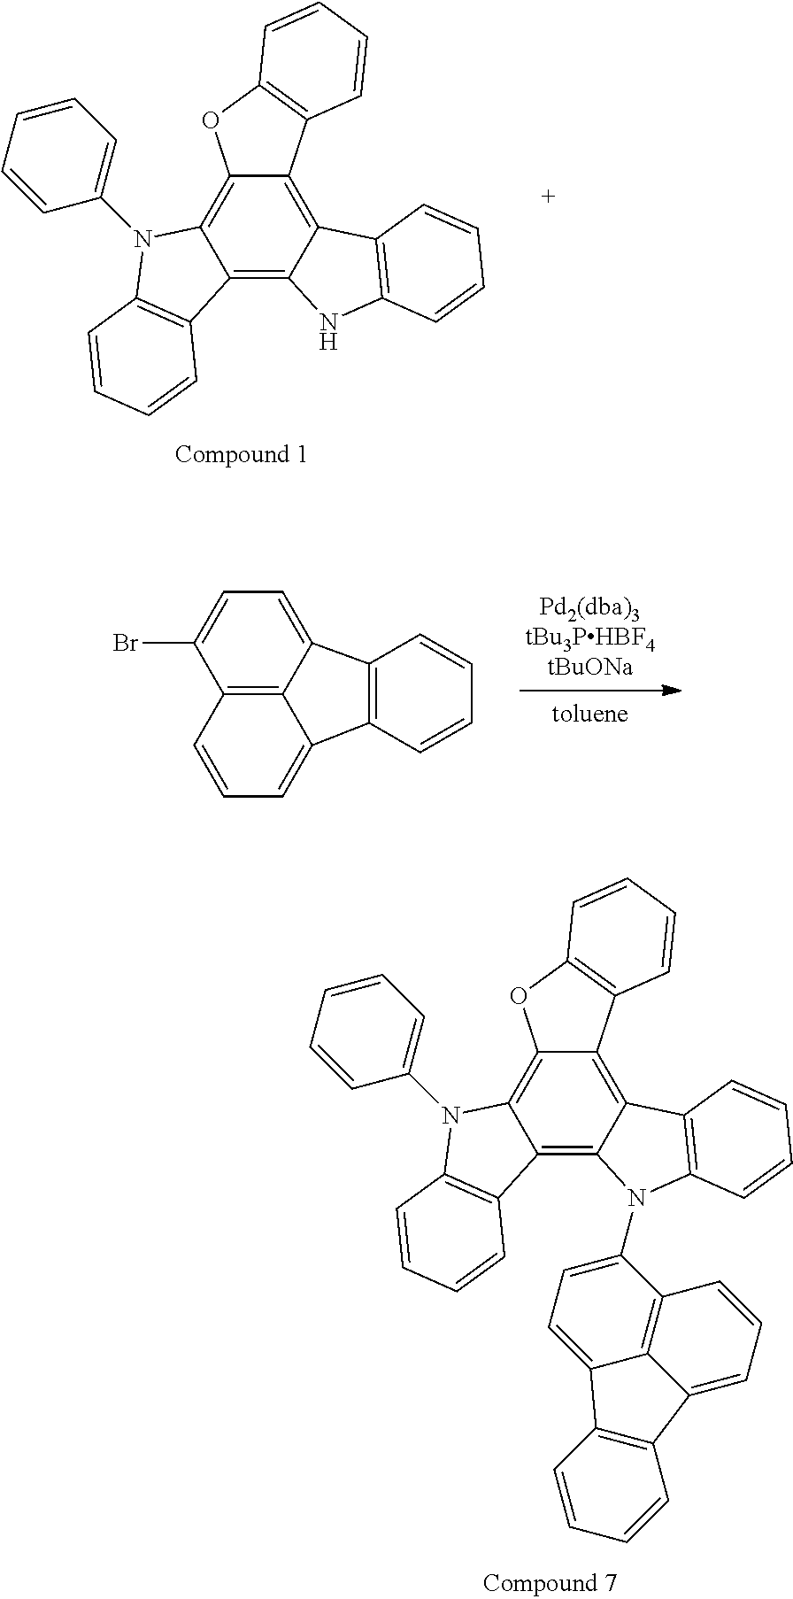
C12=C3C(=C4C(=C1N(C1=CC=CC=C1)C1=C2C=CC=C1)OC1=C4C=CC=C1)C1=C(N3)C=CC=C1.C12=C3C(=CC=C1Br)C1=C(C3=CC=C2)C=CC=C1.C12=C3C(=C4C(=C1N(C1=CC=CC=C1)C1=C2C=CC=C1)OC1=C4C=CC=C1)C1=C(N3C2=CC=C3C4=C2C=CC=C4C2=C3C=CC=C2)C=CC=C1
